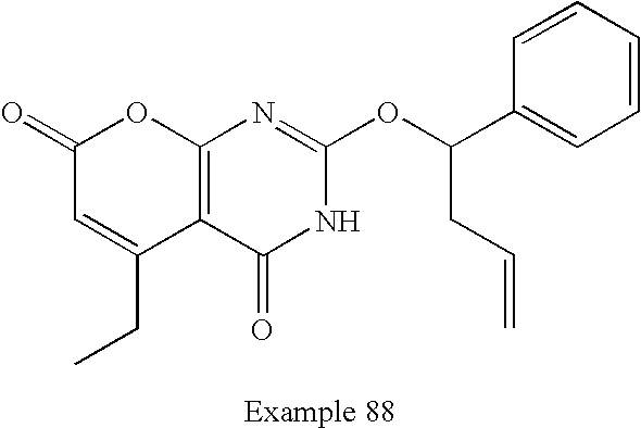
C1(=O)C=C(CC)C2=C(O1)N=C(OC(C1=CC=CC=C1)CC=C)NC2=O
